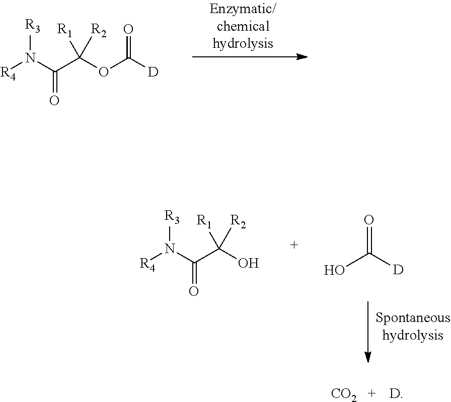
[R4]N(C(C(OC([D])=O)([R1])[R2])=O)[R3].OC([D])=O.[R4]N(C(C(O)([R1])[R2])=O)[R3].[D].[CO2]
